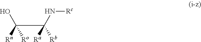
C(C(N[Rc])([Rb])[Ra])(O)([Rn])[Ro]
